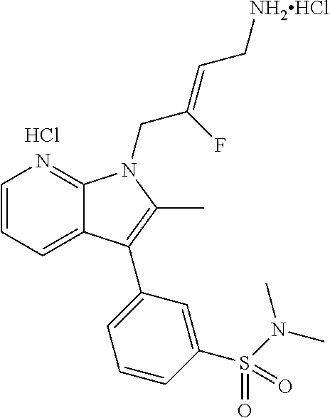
C1=CC=C2C(=N1)N(CC(=CC[NH2HCl])F)C(C)=C2C1=CC=CC(S(N(C)C)(=O)=O)=C1.Cl
